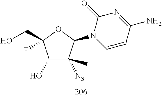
C1(O)C([N3])(C)C(N2C=CC(N)=NC2=O)OC1(CO)F
